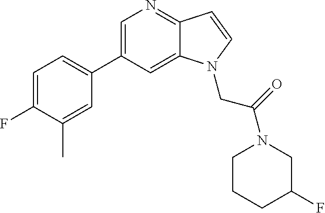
C1=C(C2=CC=C(F)C(C)=C2)C=C2C(=N1)C=CN2CC(=O)N1CCCC(F)C1
